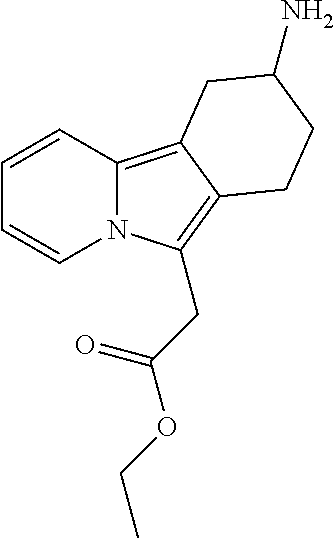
N12C(=C3C(=C1CC(=O)OCC)CCC(N)C3)C=CC=C2
